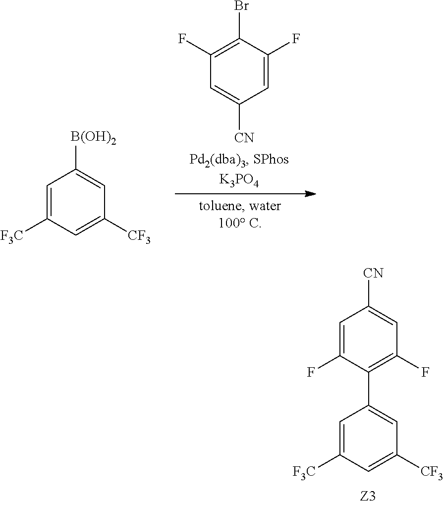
C1=C(F)C(Br)=C(F)C=C1[CN].C1=C([F3C])C=C([CF3])C=C1[B(OH)2].C1=C(F)C(C2=CC([CF3])=CC([F3C])=C2)=C(F)C=C1[CN]
